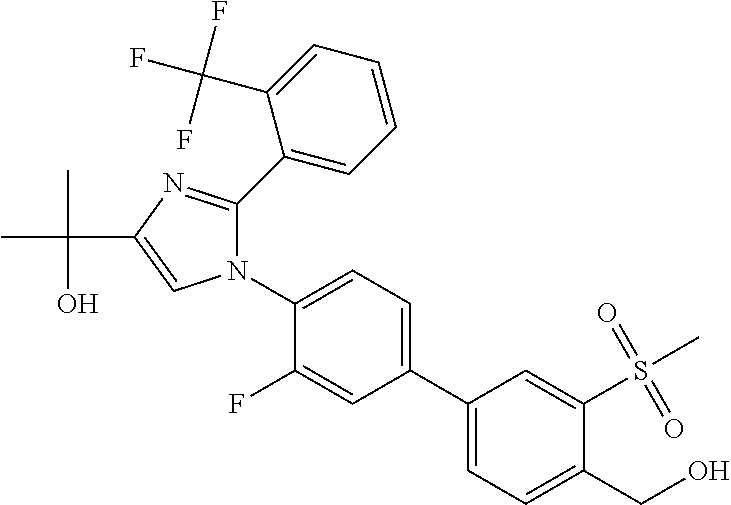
C1(C2=CC=C(N3C=C(C(C)(O)C)N=C3C3=CC=CC=C3C(F)(F)F)C(F)=C2)=CC=C(CO)C(S(=O)(=O)C)=C1
